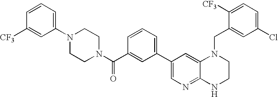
C1=CC=C(N2CCN(C(C3=CC(C4=CN=C5C(=C4)N(CC4=CC(Cl)=CC=C4[CF3])CCN5)=CC=C3)=O)CC2)C=C1[CF3]
